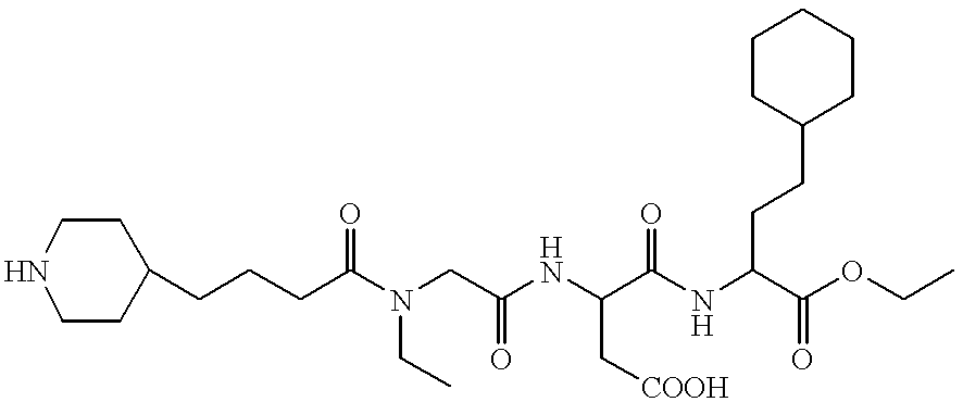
C1(CCCC(N(CC(NC(C(NC(CCC2CCCCC2)C(OCC)=O)=O)C[COOH])=O)CC)=O)CCNCC1
